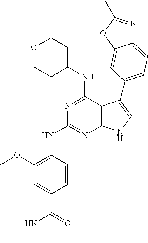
N(C1=NC2=C(C(NC3CCOCC3)=N1)C(C1=CC=C3N=C(C)OC3=C1)=CN2)C1=C(OC)C=C(C(=O)NC)C=C1
